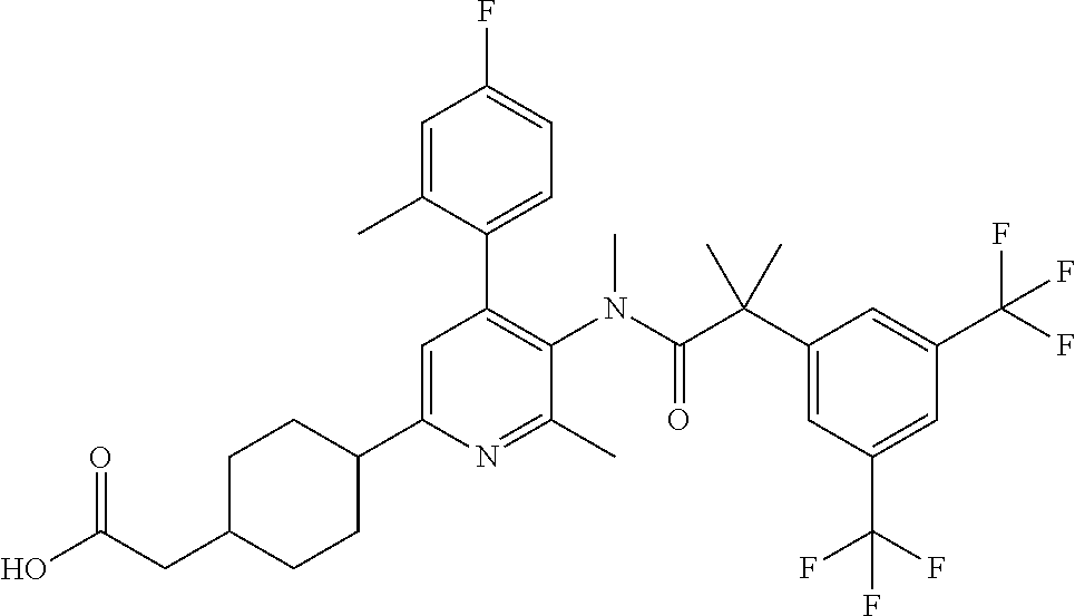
C1=C(C2CCC(CC(O)=O)CC2)N=C(C)C(N(C(C(C2=CC(C(F)(F)F)=CC(C(F)(F)F)=C2)(C)C)=O)C)=C1C1=CC=C(F)C=C1C
